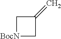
[BocN]1CC(=C)C1
